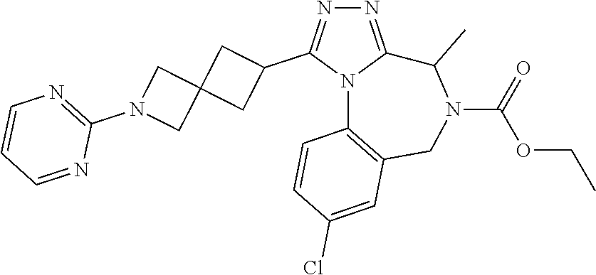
N1=C2N(C(C3CC4(C3)CN(C3=NC=CC=N3)C4)=N1)C1=C(CN(C(OCC)=O)C2C)C=C(Cl)C=C1
